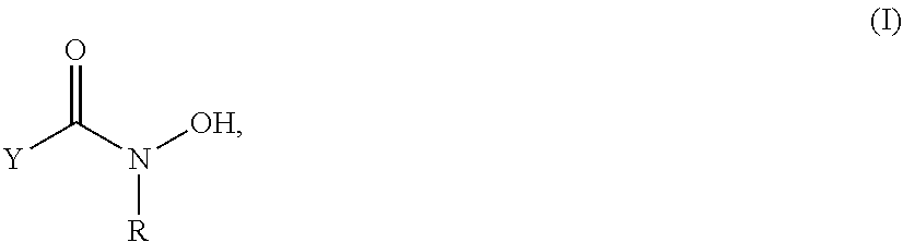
[Y]C(N([OH])[R])=O
